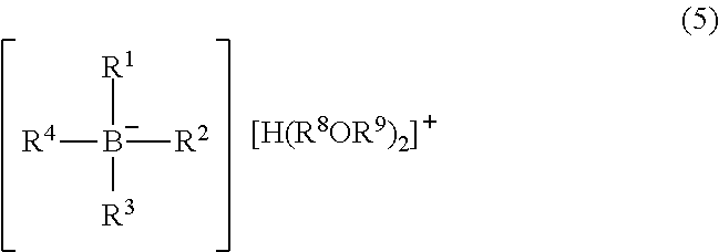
[R1][B-]([R2])([R4])[R3]
